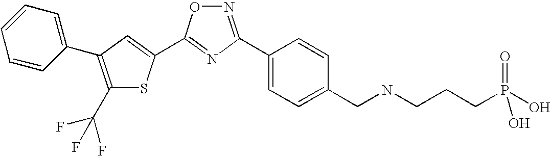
C1=CC(C2=C(C(F)(F)F)SC(C3=NC(C4=CC=C(CNCCCP(O)(=O)O)C=C4)=NO3)=C2)=CC=C1
